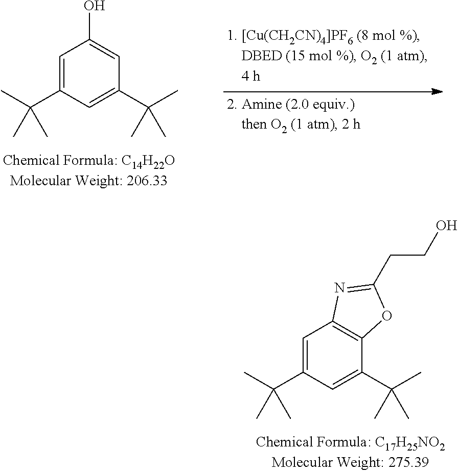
C1=C(C(C)(C)C)C=C(C(C)(C)C)C=C1O.C1=C(C(C)(C)C)C=C(C(C)(C)C)C2=C1N=C(CCO)O2
